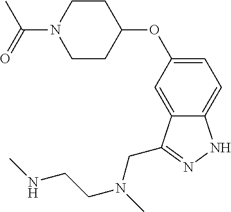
C1CC(OC2=CC=C3C(=C2)C(CN(CCNC)C)=NN3)CCN1C(=O)C
